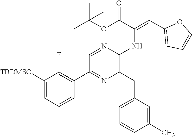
C1([TBDMSO])=CC=CC(C2=NC(CC3=CC=CC(C)=C3)=C(NC(=CC3=CC=CO3)C(OC(C)(C)C)=O)N=C2)=C1F
